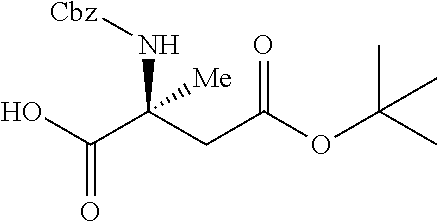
OC(C(CC(OC(C)(C)C)=O)(N[Cbz])[Me])=O
